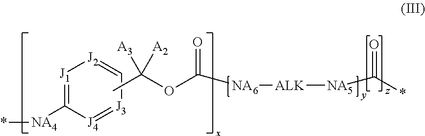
[J1]1=C([NA4]*)[J4]=[J3]C=[J2]1.CC(OC([NA6][ALK][NA5]C(=O)*)=O)([A3])[A2]
